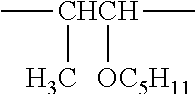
C[CHCH](C)([OC5H11])C
